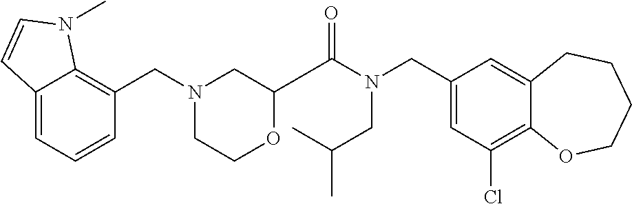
C1(CN(C(=O)C2OCCN(CC3=C4C(=CC=C3)C=CN4C)C2)CC(C)C)=CC(Cl)=C2C(=C1)CCCCO2
